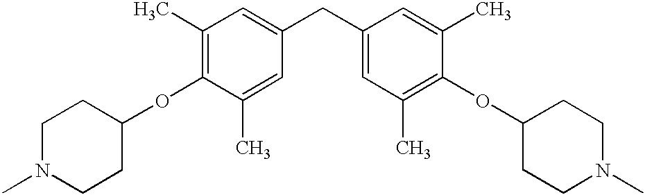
C1(C)=C(OC2CCN(C)CC2)C(C)=CC(CC2=CC(C)=C(OC3CCN(C)CC3)C(C)=C2)=C1
